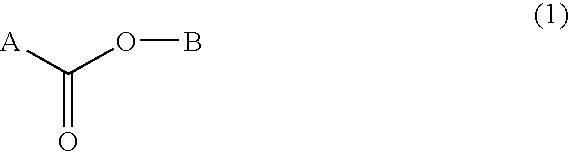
O=C([A])OB
